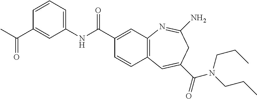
C1=C(C(C)=O)C=CC=C1NC(C1=CC2=C(C=C1)C=C(C(=O)N(CCC)CCC)CC(N)=N2)=O
